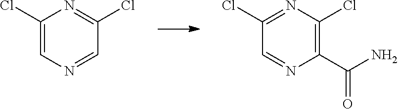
ClC1=CN=CC(Cl)=N1.ClC1=NC(Cl)=C(C(N)=O)N=C1
